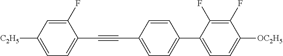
C1(F)=CC([C2H5])=CC=C1C#CC1=CC=C(C2=CC=C([OC2H5])C(F)=C2F)C=C1
